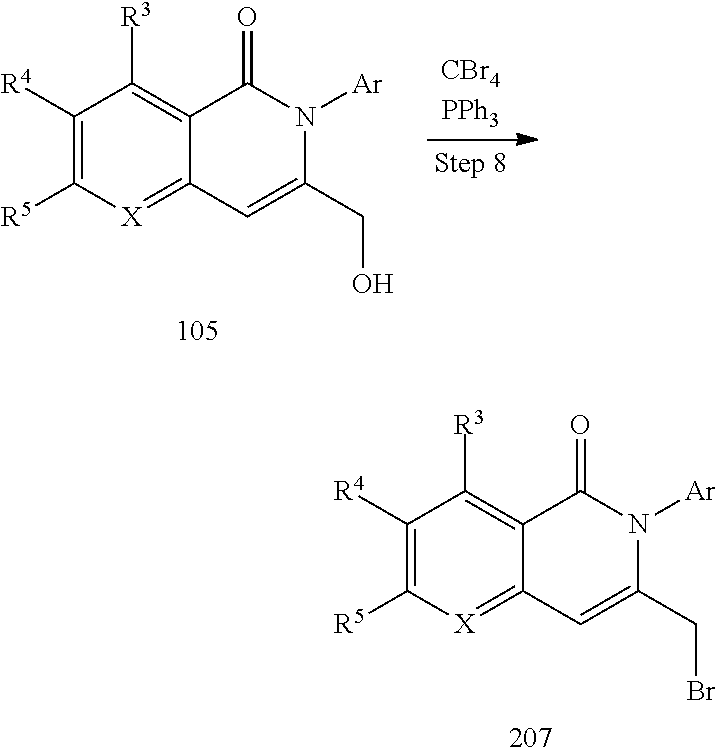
C1([R4])=C([R5])[X]=C2C(=C1[R3])C(=O)N([Ar])C(CBr)=C2.C1([R4])=C([R5])[X]=C2C(=C1[R3])C(=O)N([Ar])C(CO)=C2
